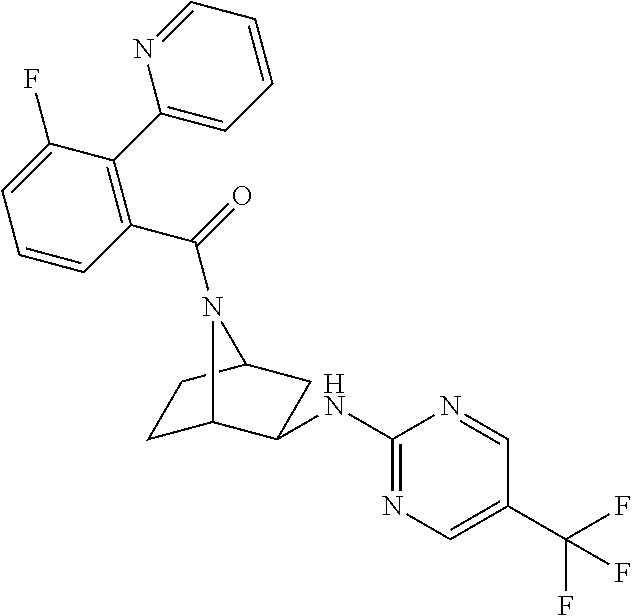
C1=CC(C(=O)N2C3CCC2CC3NC2=NC=C(C(F)(F)F)C=N2)=C(C2=CC=CC=N2)C(F)=C1
